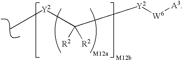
[Y2](C([R2])([R2])[Y2][W6][A3])C
